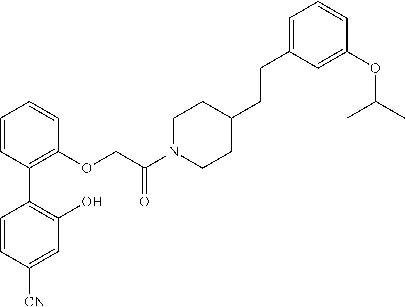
C1=CC(C2=C(O)C=C([CN])C=C2)=C(OCC(N2CCC(CCC3=CC=CC(OC(C)C)=C3)CC2)=O)C=C1
